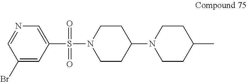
C1(Br)=CC(S(N2CCC(N3CCC(C)CC3)CC2)(=O)=O)=CN=C1
